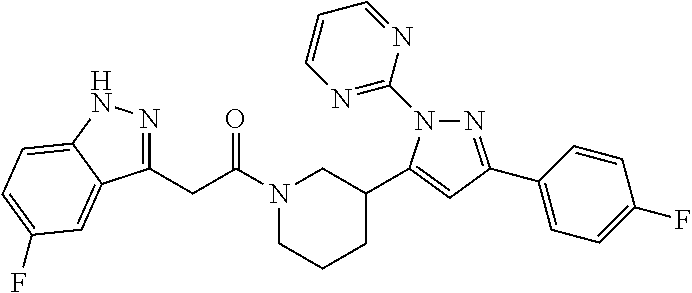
C1(CC(N2CCCC(C3=CC(C4=CC=C(F)C=C4)=NN3C3=NC=CC=N3)C2)=O)=NNC2=CC=C(F)C=C12
